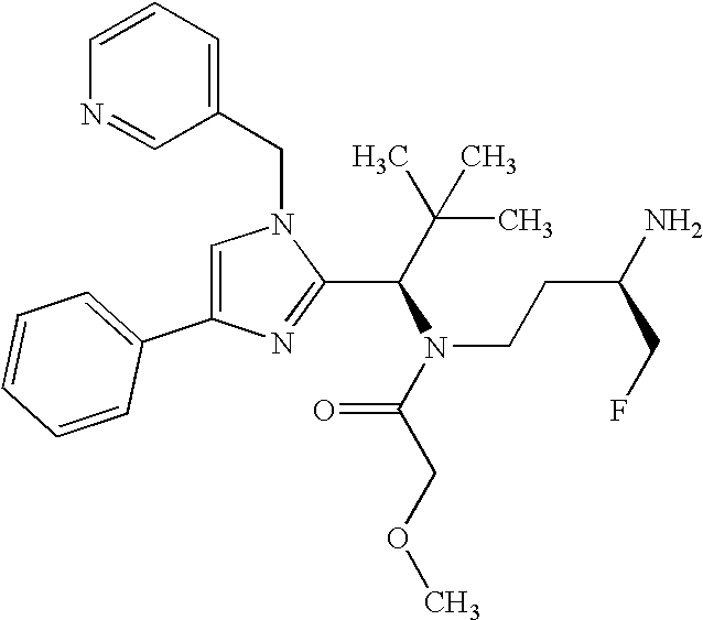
C1=C(C2=CC=CC=C2)N=C(C(N(C(COC)=O)CCC(N)CF)C(C)(C)C)N1CC1=CC=CN=C1
